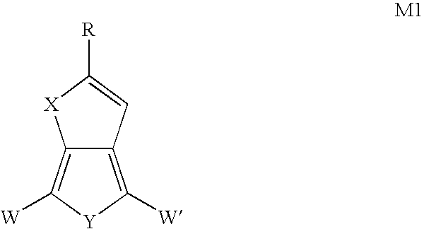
C12=C([W])[Y]C([W])=C1C=C([R])[X]2
